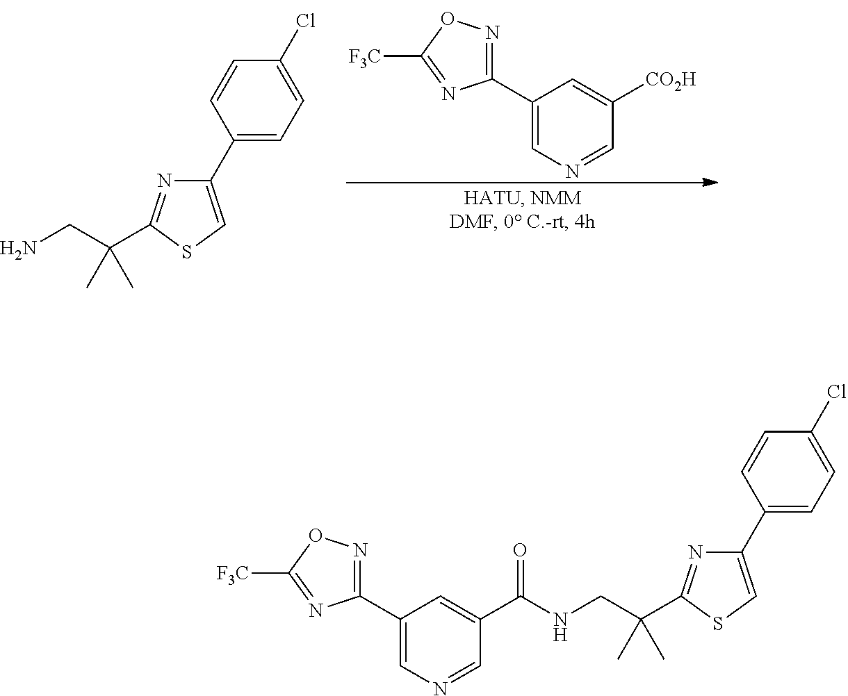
C1(C2=NOC([F3C])=N2)=CN=CC([CO2H])=C1.NCC(C1=NC(C2=CC=C(Cl)C=C2)=CS1)(C)C.C1(C2=CN=CC(C(NCC(C3=NC(C4=CC=C(Cl)C=C4)=CS3)(C)C)=O)=C2)=NOC([F3C])=N1
